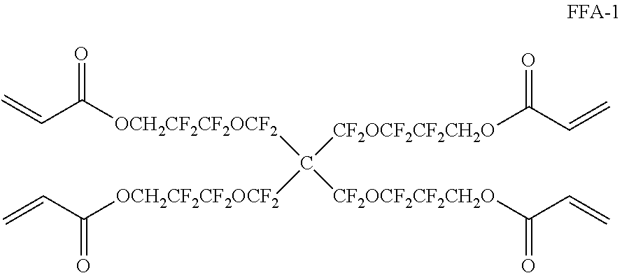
C(=C)C([OCH2CF2CF2OCF2]C([CF2OCF2CF2CH2O]C(C=C)=O)([CF2OCF2CF2CH2O]C(C=C)=O)[OCH2CF2CF2OCF2]C(C=C)=O)=O
